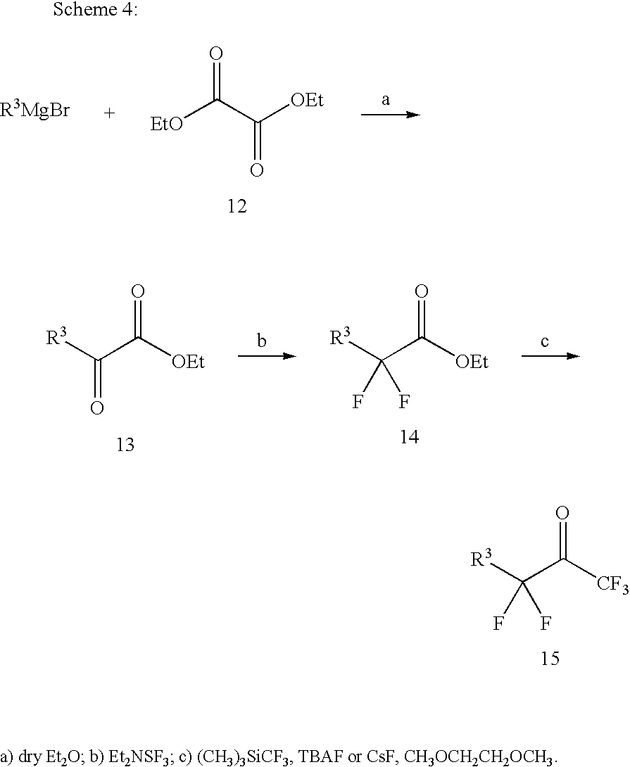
[CF3]C(C([R3])(F)F)=O.[OEt]C(C([R3])=O)=O.[OEt]C(C([R3])(F)F)=O.[EtO]C(C([OEt])=O)=O
